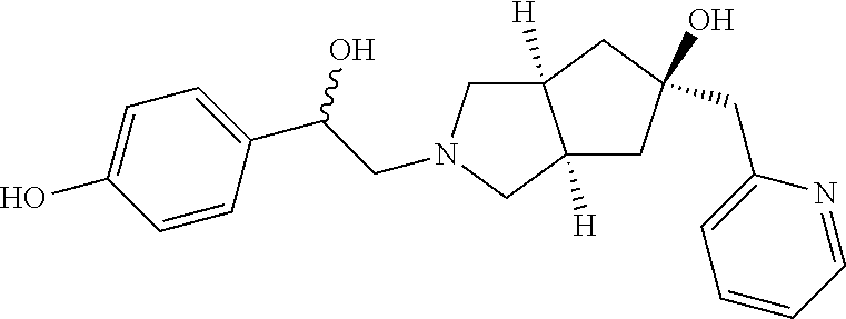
C(C(C1=CC=C(O)C=C1)O)N1CC2([H])C([H])(C1)CC(CC1=CC=CC=N1)(O)C2
